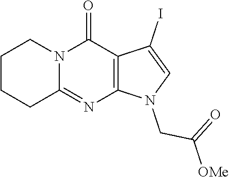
C12=C(C(=O)N3C(=N1)CCCC3)C(I)=CN2CC([OMe])=O
